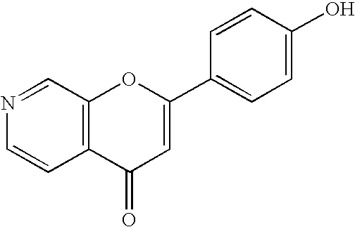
N1=CC2=C(C=C1)C(=O)C=C(C1=CC=C(O)C=C1)O2
